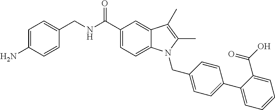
C(NC(C1=CC=C2C(=C1)C(C)=C(C)N2CC1=CC=C(C2=CC=CC=C2C(=O)O)C=C1)=O)C1=CC=C(N)C=C1
